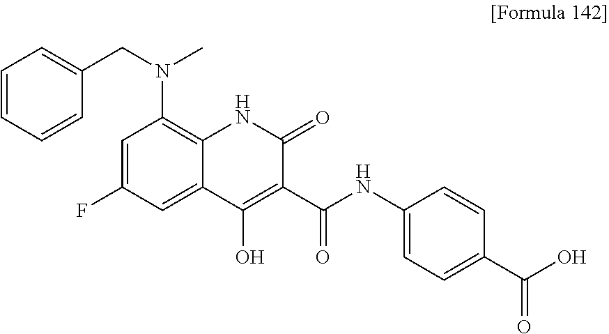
C1=C(F)C=C2C(=C1N(CC1=CC=CC=C1)C)NC(=O)C(C(NC1=CC=C(C(=O)O)C=C1)=O)=C2O
